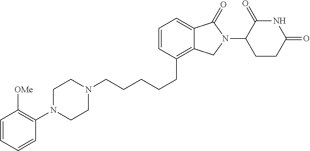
C1N(CCCCCC2=C3C(=CC=C2)C(=O)N(C2C(=O)NC(=O)CC2)C3)CCN(C2=C([OMe])C=CC=C2)C1
